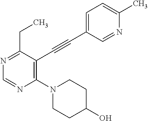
N1=C(CC)C(C#CC2=CC=C(C)N=C2)=C(N2CCC(O)CC2)N=C1
